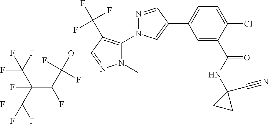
N1=CC(C2=CC=C(Cl)C(C(NC3(C#N)CC3)=O)=C2)=CN1C1=C(C(F)(F)F)C(OC(C(F)C(C(F)(F)F)(C(F)(F)F)F)(F)F)=NN1C
